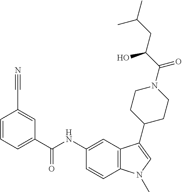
C1=CC=C(C(NC2=CC3=C(C=C2)N(C)C=C3C2CCN(C(C(CC(C)C)O)=O)CC2)=O)C=C1C#N
